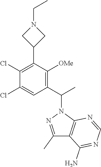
C(N1CC(C2=C(Cl)C(Cl)=CC(C(N3N=C(C)C4=C3N=CN=C4N)C)=C2[OMe])C1)C
